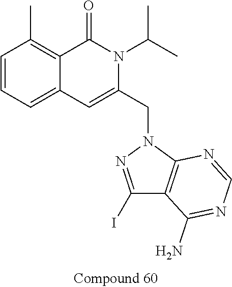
C1=CC=C2C(=C1C)C(=O)N(C(C)C)C(CN1N=C(I)C3=C1N=CN=C3N)=C2
